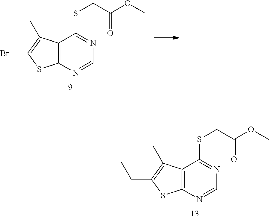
C12=C(N=CN=C1SCC(OC)=O)SC(Br)=C2C.C12=C(N=CN=C1SCC(OC)=O)SC(CC)=C2C
